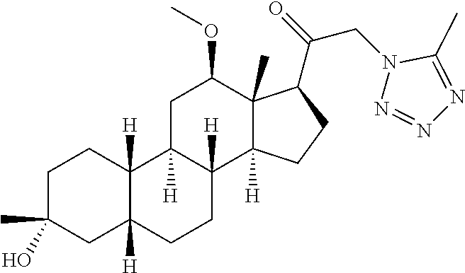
C1C(C)(O)CC2([H])C([H])(C1)C1([H])C([H])(CC2)C2([H])C(C)(C(OC)C1)C(C(=O)CN1N=NN=C1C)CC2
